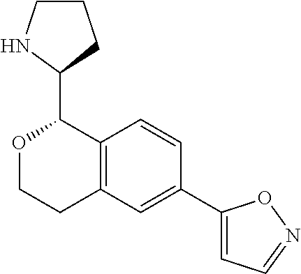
O1CCC2=C(C1C1CCCN1)C=CC(C1=CC=NO1)=C2
